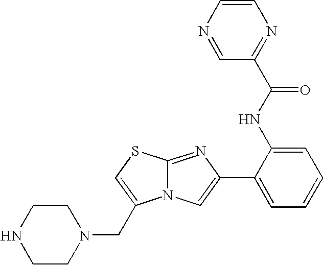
N12C(=NC(C3=CC=CC=C3NC(C3=NC=CN=C3)=O)=C1)SC=C2CN1CCNCC1
